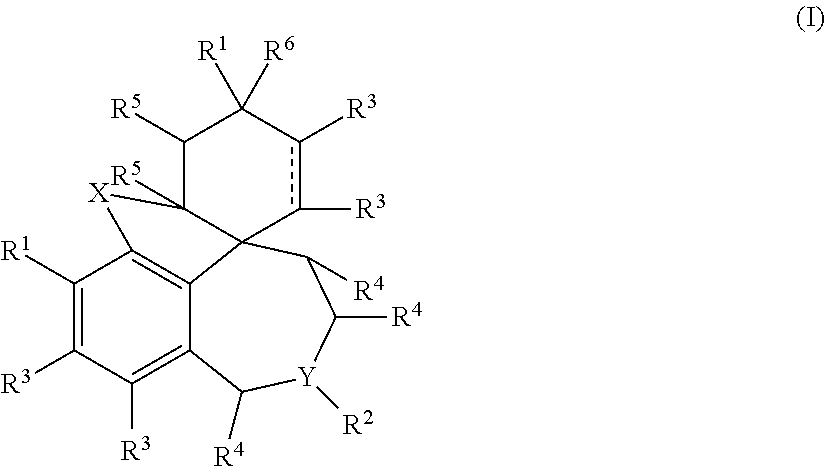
C1([R1])=C([R3])C([R3])=C2C3=C1[X]C1([R5])C3(C([R4])C([R4])[Y]([R2])C2[R4])c([R3])c([R3])C([R1])([R6])C1[R5]
